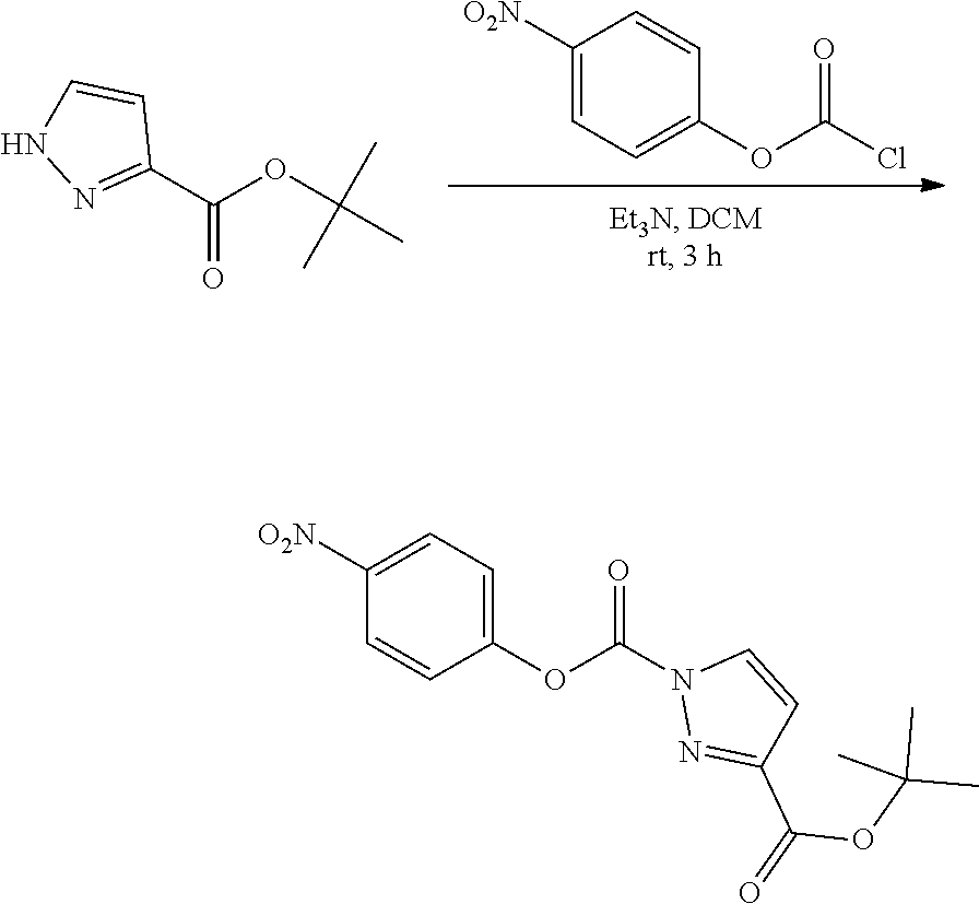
ClC(OC1=CC=C([O2N])C=C1)=O.C1(C(OC(C)(C)C)=O)=NNC=C1.N1(C(OC2=CC=C([O2N])C=C2)=O)N=C(C(=O)OC(C)(C)C)C=C1
